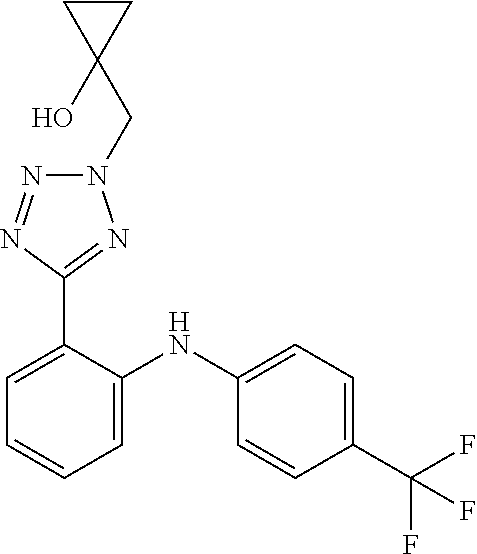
C1=C(NC2=CC=CC=C2C2=NN(CC3(O)CC3)N=N2)C=CC(C(F)(F)F)=C1
